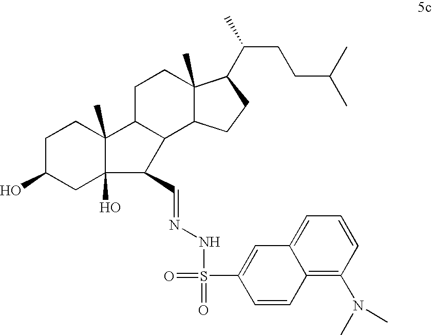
C12C3C(C)(CCC1C1(C)C(O)(CC(O)CC1)C2C=NNS(=O)(C1=CC2=CC=CC(N(C)C)=C2C=C1)=O)C(C(CCC(C)C)C)CC3
